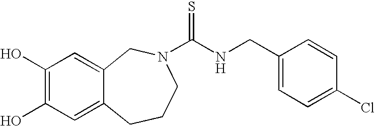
C1(O)=C(O)C=C2C(=C1)CN(C(NCC1=CC=C(Cl)C=C1)=S)CCC2
